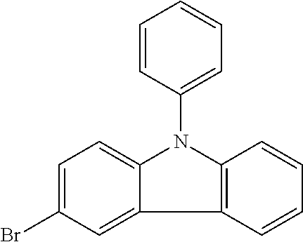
C1=C(Br)C=C2C(=C1)N(C1=CC=CC=C1)C1=C2C=CC=C1
